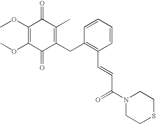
C1(=O)C(CC2=C(C=CC(N3CCSCC3)=O)C=CC=C2)=C(C)C(=O)C(OC)=C1OC
